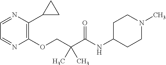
C1=NC(C2CC2)=C(OCC(C(NC2CCN(C)CC2)=O)(C)C)N=C1
